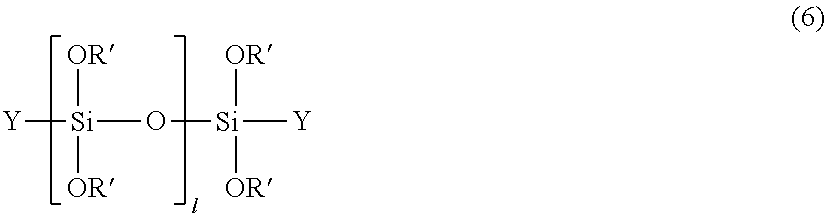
[Si](O[Si]([OR])([OR])[Y])([OR])([Y])[OR]
